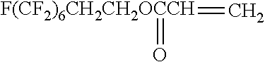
[F(CF2)6CH2CH2OCCH](=C)=O
